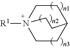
C1CC2CCN1([R1])CC2
